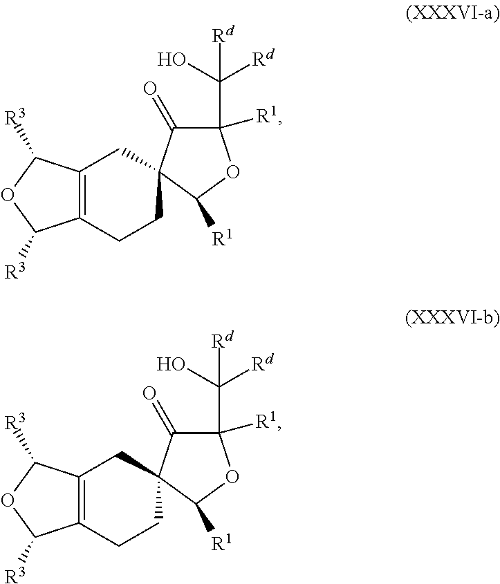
C12=C(CCC3(C1)C(=O)C(C(O)([Rd])[Rd])([R1])OC3[R1])C([R3])OC2[R3].C12=C(CCC3(C1)C(=O)C(C(O)([Rd])[Rd])([R1])OC3[R1])C([R3])OC2[R3]
